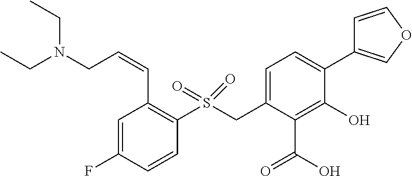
CCN(CC)CC=CC1=C(S(CC2=CC=C(C3=COC=C3)C(O)=C2C(=O)O)(=O)=O)C=CC(F)=C1
